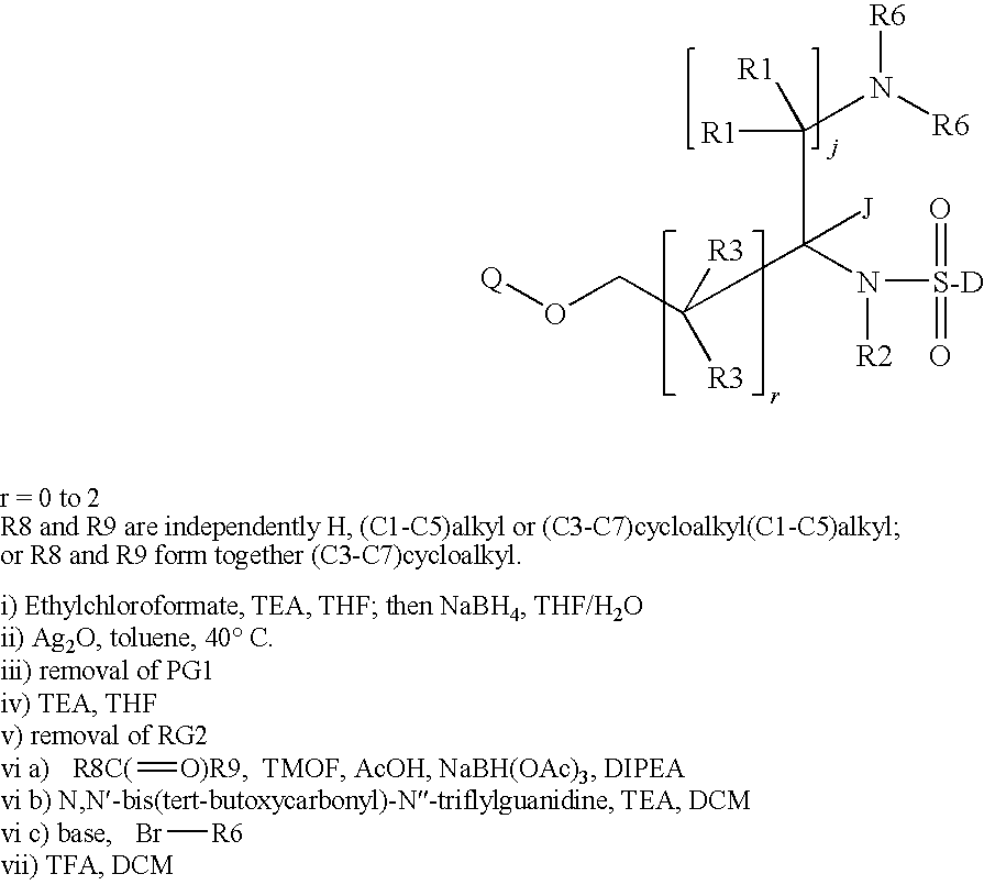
O(CC(C(N([R2])[S-D](=O)=O)(C([R1])(N([R6])[R6])[R1])[J])([R3])[R3])[Q].[R8C(]=[O)R9].Br[R6]
